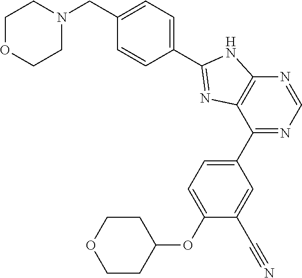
C1CC(OC2=CC=C(C3=NC=NC4=C3N=C(C3=CC=C(CN5CCOCC5)C=C3)N4)C=C2C#N)CCO1
